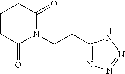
C1C(=O)N(CCC2=NN=NN2)C(=O)CC1
